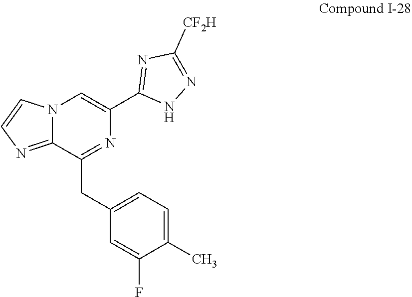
C1(CC2=NC(C3=NC([CF2H])=NN3)=CN3C2=NC=C3)=CC=C(C)C(F)=C1
